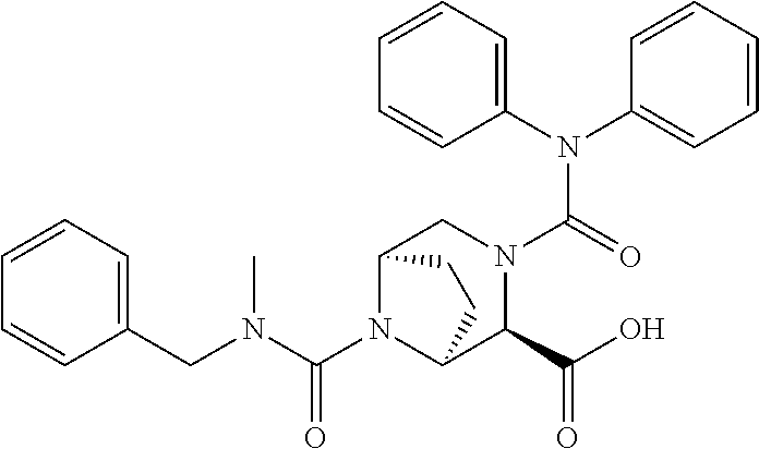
C(N1C2C(C(O)=O)N(C(N(C3=CC=CC=C3)C3=CC=CC=C3)=O)CC1CC2)(N(CC1=CC=CC=C1)C)=O
